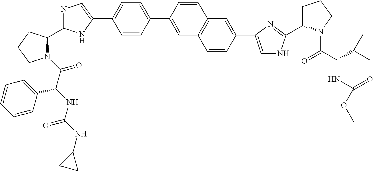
N1(C(C(NC(=O)NC2CC2)C2=CC=CC=C2)=O)C(C2=NC=C(C3=CC=C(C4=CC5=C(C=C4)C=C(C4=CNC(C6CCCN6C(C(C(C)C)NC(=O)OC)=O)=N4)C=C5)C=C3)N2)CCC1
